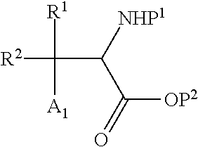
O=C([OP2])C(C([A1])([R1])[R2])[NHP1]
